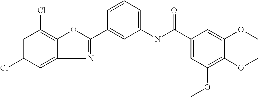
C1=C(Cl)C=C2N=C(C3=CC(NC(C4=CC(OC)=C(OC)C(OC)=C4)=O)=CC=C3)OC2=C1Cl
